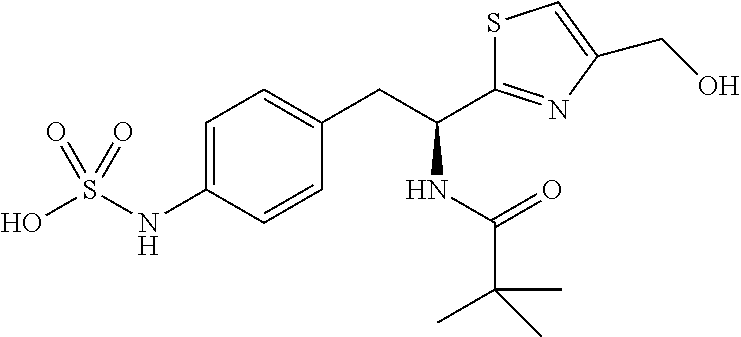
C1=C(NS(O)(=O)=O)C=CC(CC(NC(C(C)(C)C)=O)C2=NC(CO)=CS2)=C1
